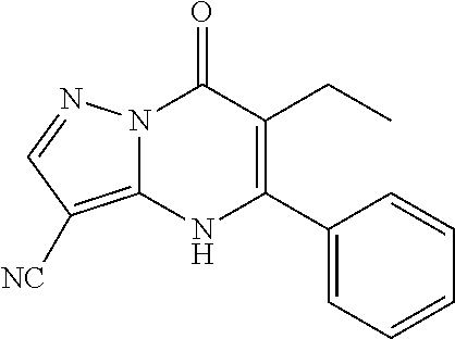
C1(CC)=C(C2=CC=CC=C2)NC2=C([NC])C=NN2C1=O
